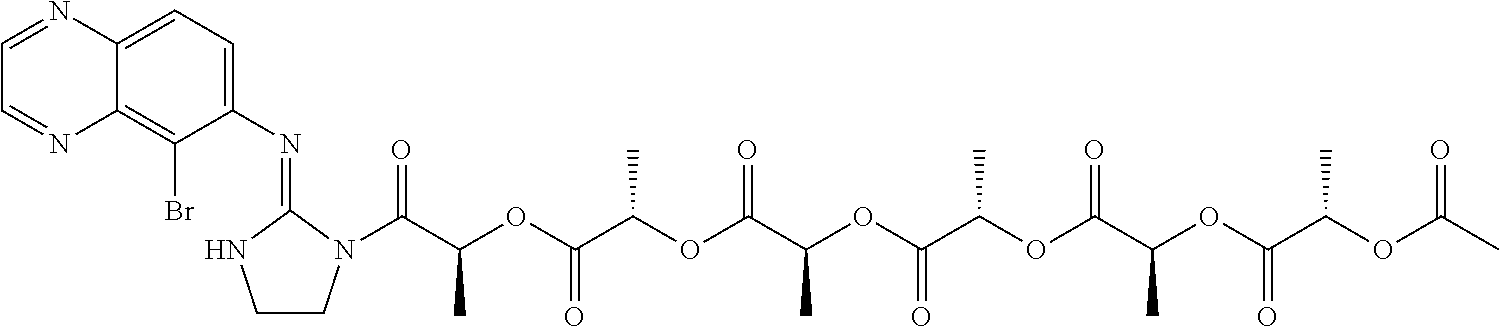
C(C(OC(C(OC(C(OC(C(OC(C(OC(C(OC(C)=O)C)=O)C)=O)C)=O)C)=O)C)=O)C)(=O)N1CCNC1=NC1=CC=C2C(=C1Br)N=CC=N2
